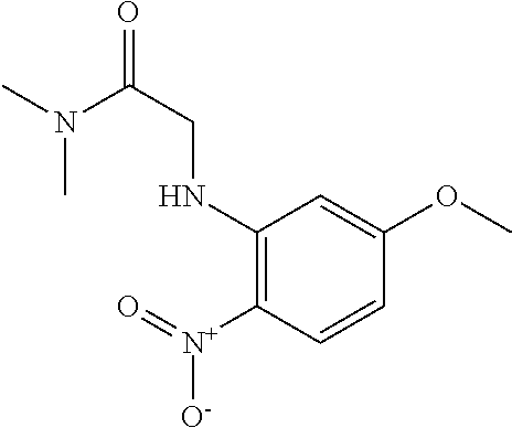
C1(NCC(=O)N(C)C)=C([N+](=O)[O-])C=CC(OC)=C1
